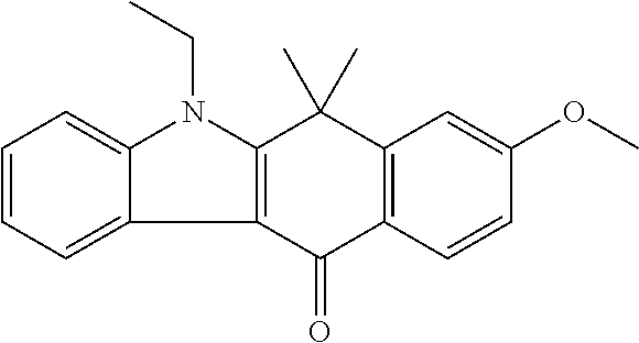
C1=CC=C2C(=C1)N(CC)C1=C2C(=O)C2=C(C1(C)C)C=C(OC)C=C2
